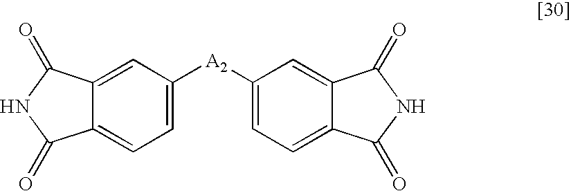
C1([A2]C2=CC=C3C(=C2)C(=O)NC3=O)=CC=C2C(=C1)C(=O)NC2=O
